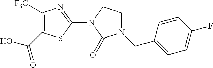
C1([F3C])=C(C(O)=O)SC(N2C(=O)N(CC3=CC=C(F)C=C3)CC2)=N1
